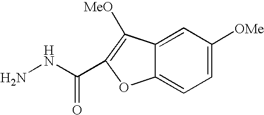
NNC(=O)C1=C([MeO])C2=CC([OMe])=CC=C2O1
